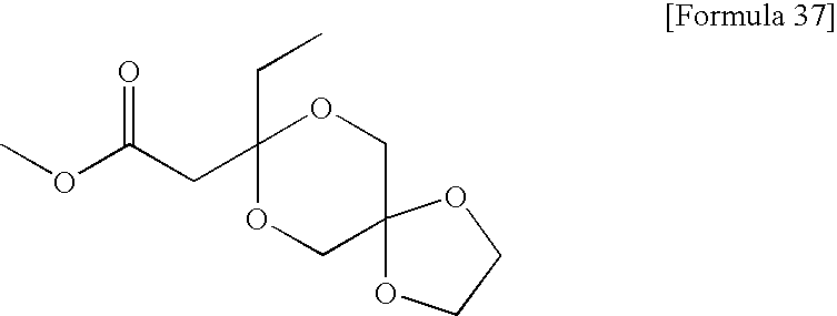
C1(CC)(CC(OC)=O)OCC2(CO1)OCCO2
